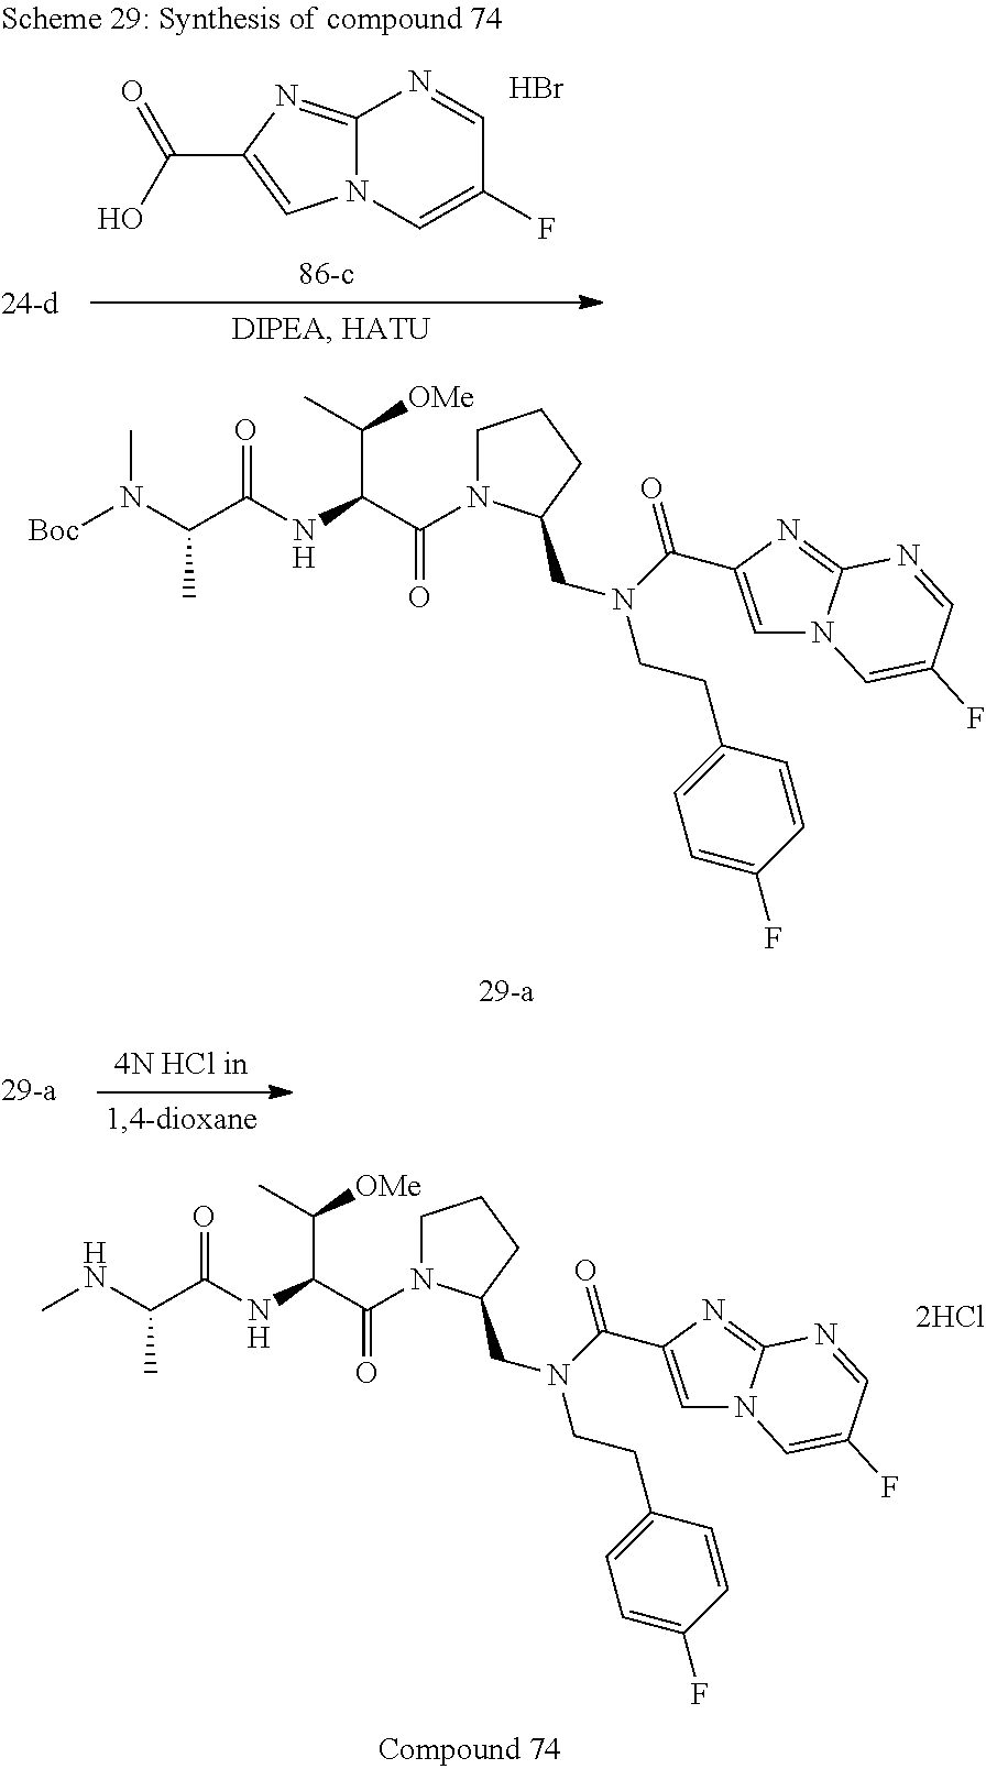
N(C(C([OMe])C)C(=O)N1CCCC1CN(CCC1=CC=C(F)C=C1)C(=O)C1=CN2C(=N1)N=CC(F)=C2)C(=O)C(C)N(C)[Boc].N(C(C([OMe])C)C(=O)N1CCCC1CN(CCC1=CC=C(F)C=C1)C(=O)C1=CN2C(=N1)N=CC(F)=C2)C(=O)C(C)NC.C(C1=CN2C(=N1)N=CC(F)=C2)(O)=O.Br
